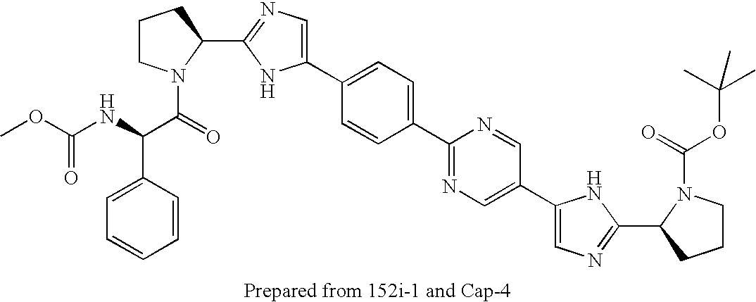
C1(C2CCCN2C(=O)C(NC(OC)=O)C2=CC=CC=C2)=NC=C(C2=CC=C(C3=NC=C(C4=CN=C(C5CCCN5C(=O)OC(C)(C)C)N4)C=N3)C=C2)N1
